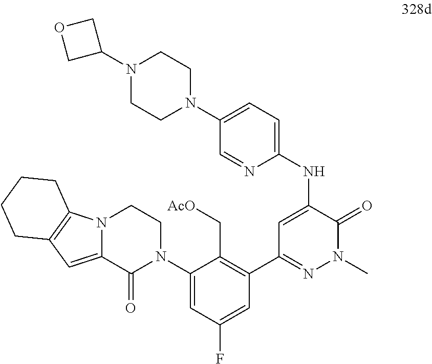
C1(C2=NN(C)C(=O)C(NC3=CC=C(N4CCN(C5COC5)CC4)C=N3)=C2)=C(C[AcO])C(N2CCN3C(=CC4=C3CCCC4)C2=O)=CC(F)=C1
